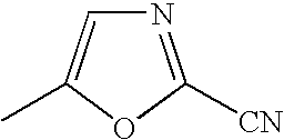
N1=C([CN])OC(C)=C1
